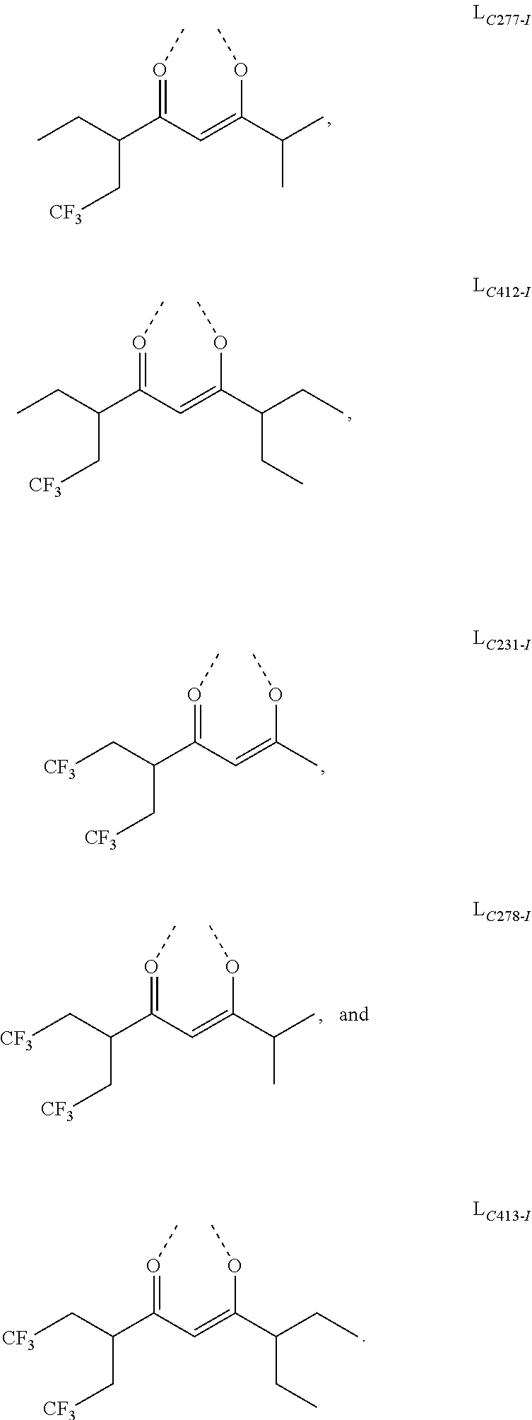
O(=C(C=C(OC)C(C)C)C(CC)C[CF3])C.O(=C(C=C(OC)C(CC)CC)C(CC)C[CF3])C.O(=C(C=C(OC)C)C(C[CF3])C[CF3])C.O(=C(C=C(OC)C(CC)CC)C(C[CF3])C[CF3])C.O(=C(C=C(OC)C(C)C)C(C[CF3])C[CF3])C
